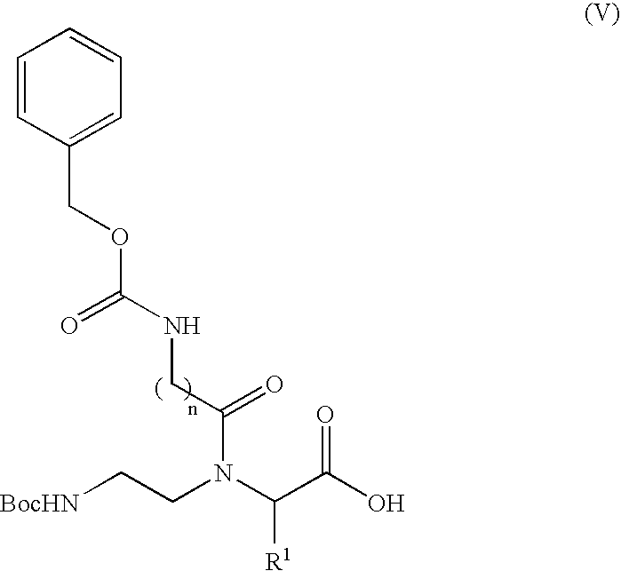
C1=CC(COC(NCC(N(C(C(O)=O)[R1])CC[BocHN])=O)=O)=CC=C1
